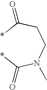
*C(CCN(C(*)=O)C)=O
